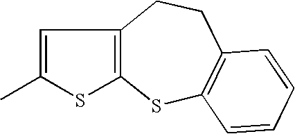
C1=C(C)SC2=C1CCC1=C(S2)C=CC=C1
